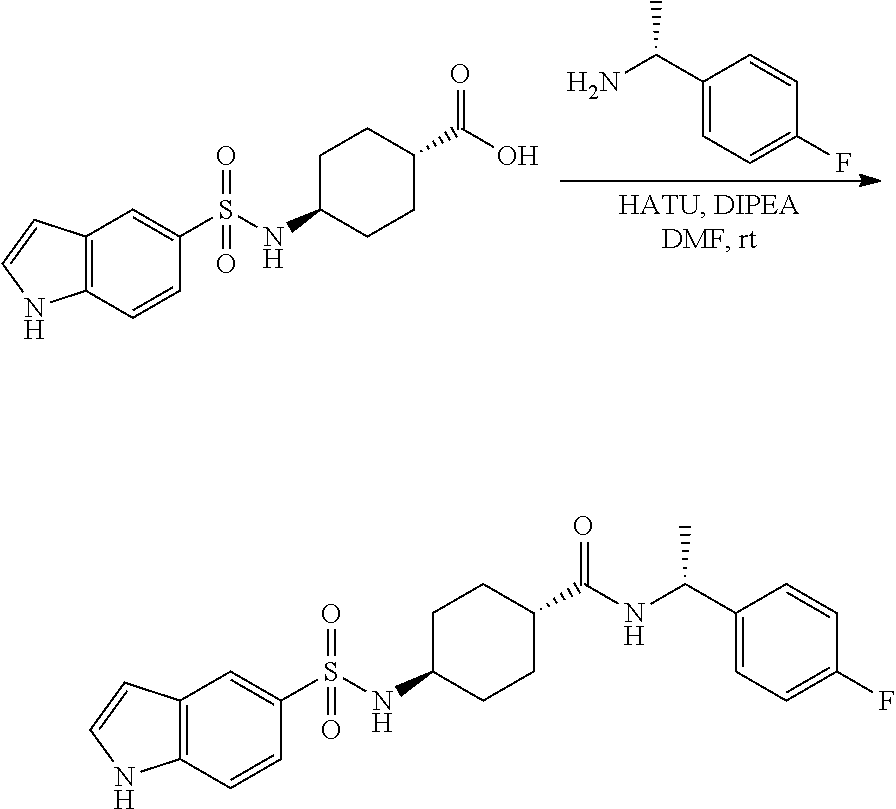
C1(C(N)C)=CC=C(F)C=C1.C12=C(C=CC(S(NC3CCC(C(O)=O)CC3)(=O)=O)=C1)NC=C2.C12=C(C=CC(S(NC3CCC(C(NC(C4=CC=C(F)C=C4)C)=O)CC3)(=O)=O)=C1)NC=C2
